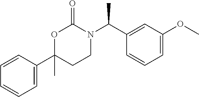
O1C(C2=CC=CC=C2)(C)CCN(C(C2=CC(OC)=CC=C2)C)C1=O
